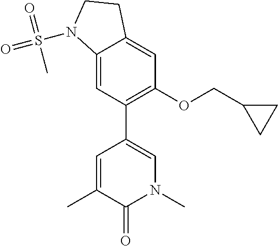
C1=C2C(=CC(OCC3CC3)=C1C1=CN(C)C(=O)C(C)=C1)CCN2S(=O)(=O)C
